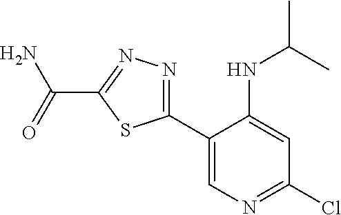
NC(=O)C1=NN=C(C2=CN=C(Cl)C=C2NC(C)C)S1
